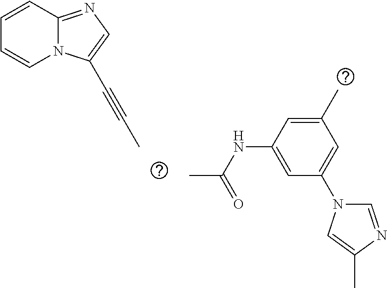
CC(NC1=CC(N2C=NC(C)=C2)=CC(C)=C1)=O.C1=CC2=NC=C(C#CC)N2C=C1
